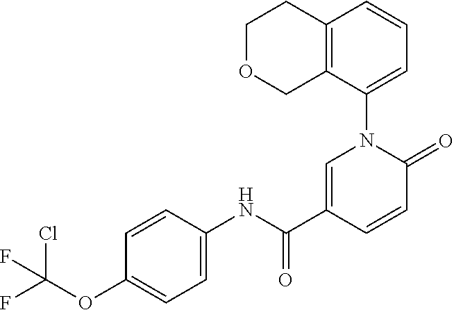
C1=C(C(NC2=CC=C(OC(F)(Cl)F)C=C2)=O)C=CC(=O)N1C1=CC=CC2=C1COCC2
